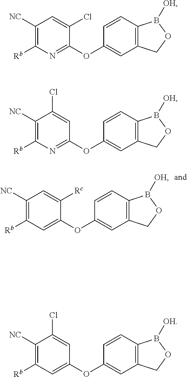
C1([NC])=C([Rb])C=C(OC2=CC3=C(C=C2)B([OH])OC3)C([Rc])=C1.C1([NC])=C([Rb])N=C(OC2=CC3=C(C=C2)B([OH])OC3)C(Cl)=C1.C1([NC])=C([Rb])N=C(OC2=CC3=C(C=C2)B([OH])OC3)C=C1Cl.C1([NC])=C([Rb])C=C(OC2=CC3=C(C=C2)B([OH])OC3)C=C1Cl
